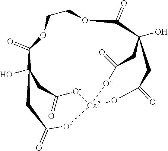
C1COC(=O)C2(O)CC(=O)O[Ca]3([O-]C(=O)CC(O)(C(=O)O1)CC(=O)[O-]3)[O-]C(=O)C2
